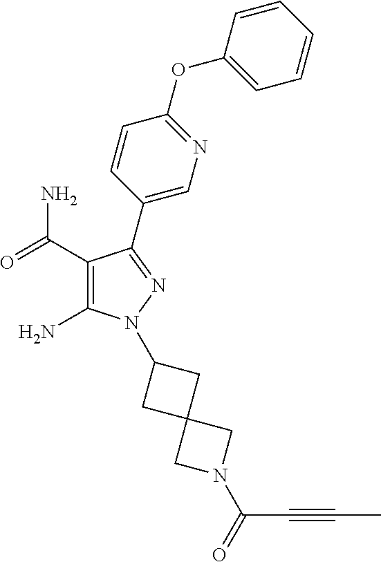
C1(C(=O)N)=C(N)N(C2CC3(C2)CN(C(=O)C#CC)C3)N=C1C1=CN=C(OC2=CC=CC=C2)C=C1
